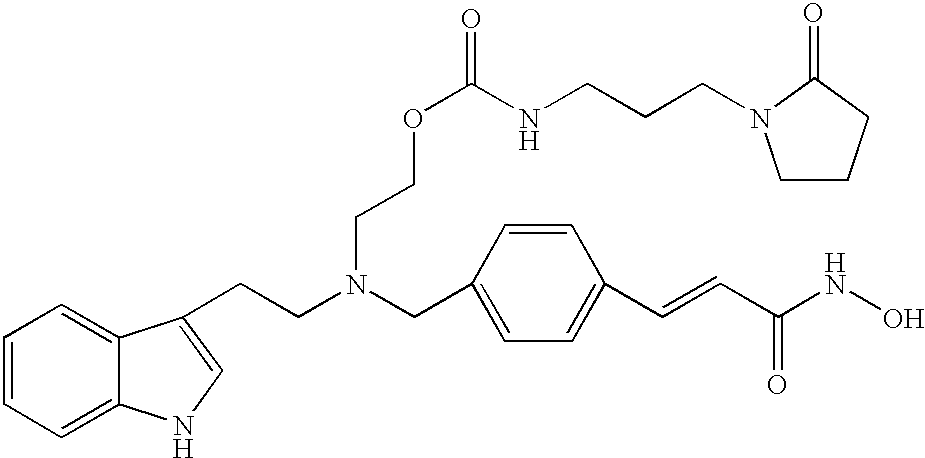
C1(CN(CCC2=CNC3=CC=CC=C32)CCOC(=O)NCCCN2CCCC2=O)=CC=C(C=CC(NO)=O)C=C1
